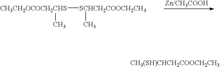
[CH3CH2OCOCH2CHS]([SCHCH2COOCH2CH3]C)C.[CH3(SH)CHCH2COOCH2CH3]
